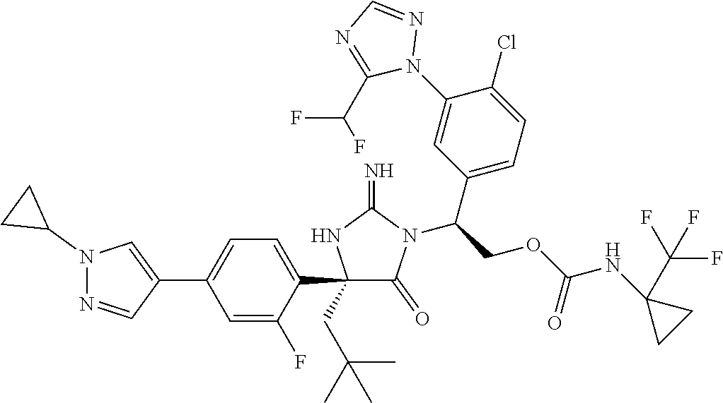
C1(C2=CC=C(C3=CN(C4CC4)N=C3)C=C2F)(CC(C)(C)C)C(=O)N(C(COC(NC2(C(F)(F)F)CC2)=O)C2=CC=C(Cl)C(N3N=CN=C3C(F)F)=C2)C(=N)N1
